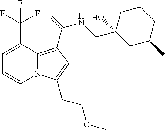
C1=C(C(F)(F)F)C2=C(C(NCC3(O)CC(C)CCC3)=O)C=C(CCOC)N2C=C1
